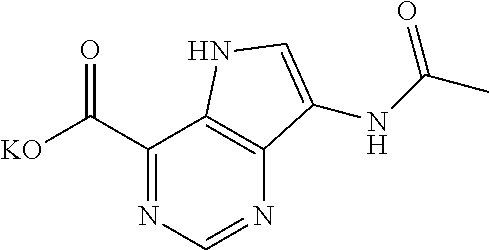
C1(C([KO])=O)=NC=NC2=C1NC=C2NC(C)=O
